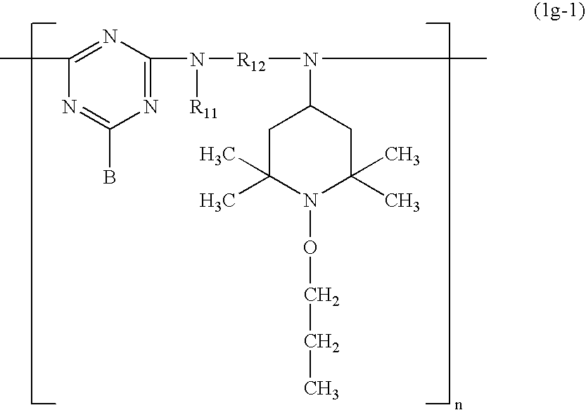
N1=C(C)N=C(B)N=C1N([R12]N(C)C1CC(C)(C)N(OCCC)C(C)(C)C1)[R11]
